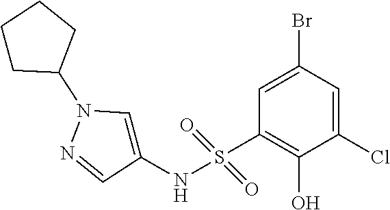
C1(Br)=CC(S(NC2=CN(C3CCCC3)N=C2)(=O)=O)=C(O)C(Cl)=C1
